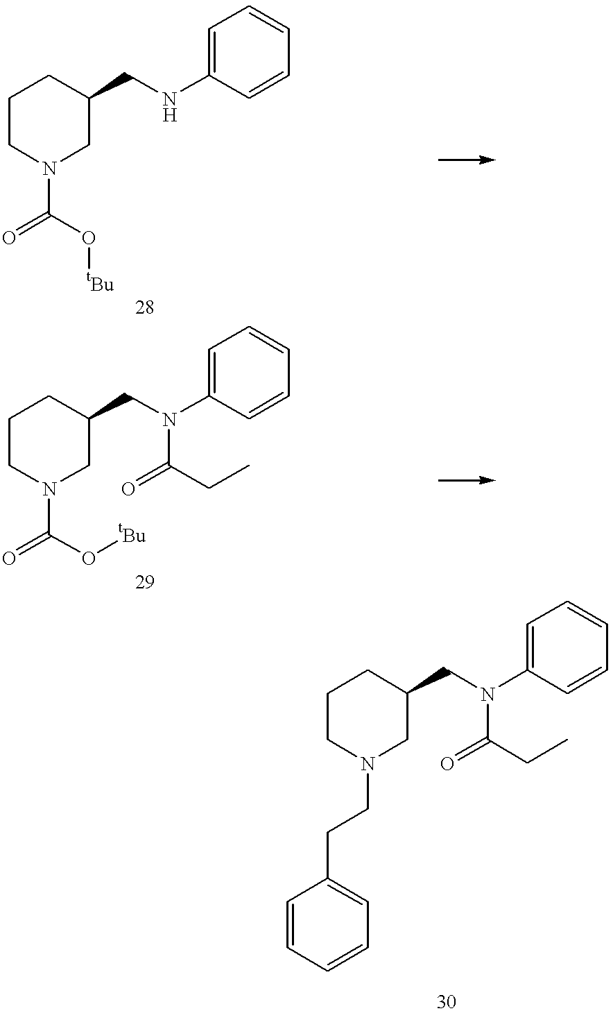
C1CN(C(=O)O[tBu])CC(CNC2=CC=CC=C2)C1.C1CN(C(=O)O[tBu])CC(CN(C2=CC=CC=C2)C(=O)CC)C1.C1CN(CCC2=CC=CC=C2)CC(CN(C2=CC=CC=C2)C(=O)CC)C1
